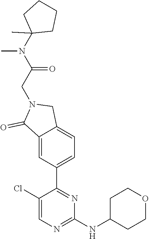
C1(NC2CCOCC2)=NC=C(Cl)C(C2=CC=C3C(=C2)C(=O)N(CC(N(C2(C)CCCC2)C)=O)C3)=N1
